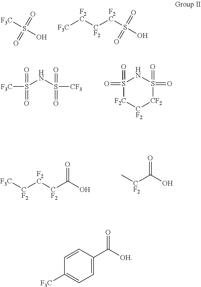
[F3C]S(O)(=O)=O.[F3C][F2C][CF2][F2C]S(=O)(=O)O.[F3C]S(=O)(NS(=O)([CF3])=O)=O.S1(=O)(=O)[F2C][CF2][CF2]S(=O)(=O)N1.[F3C][CF2][F2C][CF2]C(=O)O.[CF2](C(=O)O)C.C1=CC(C(=O)[OH])=CC=C1[F3C]
